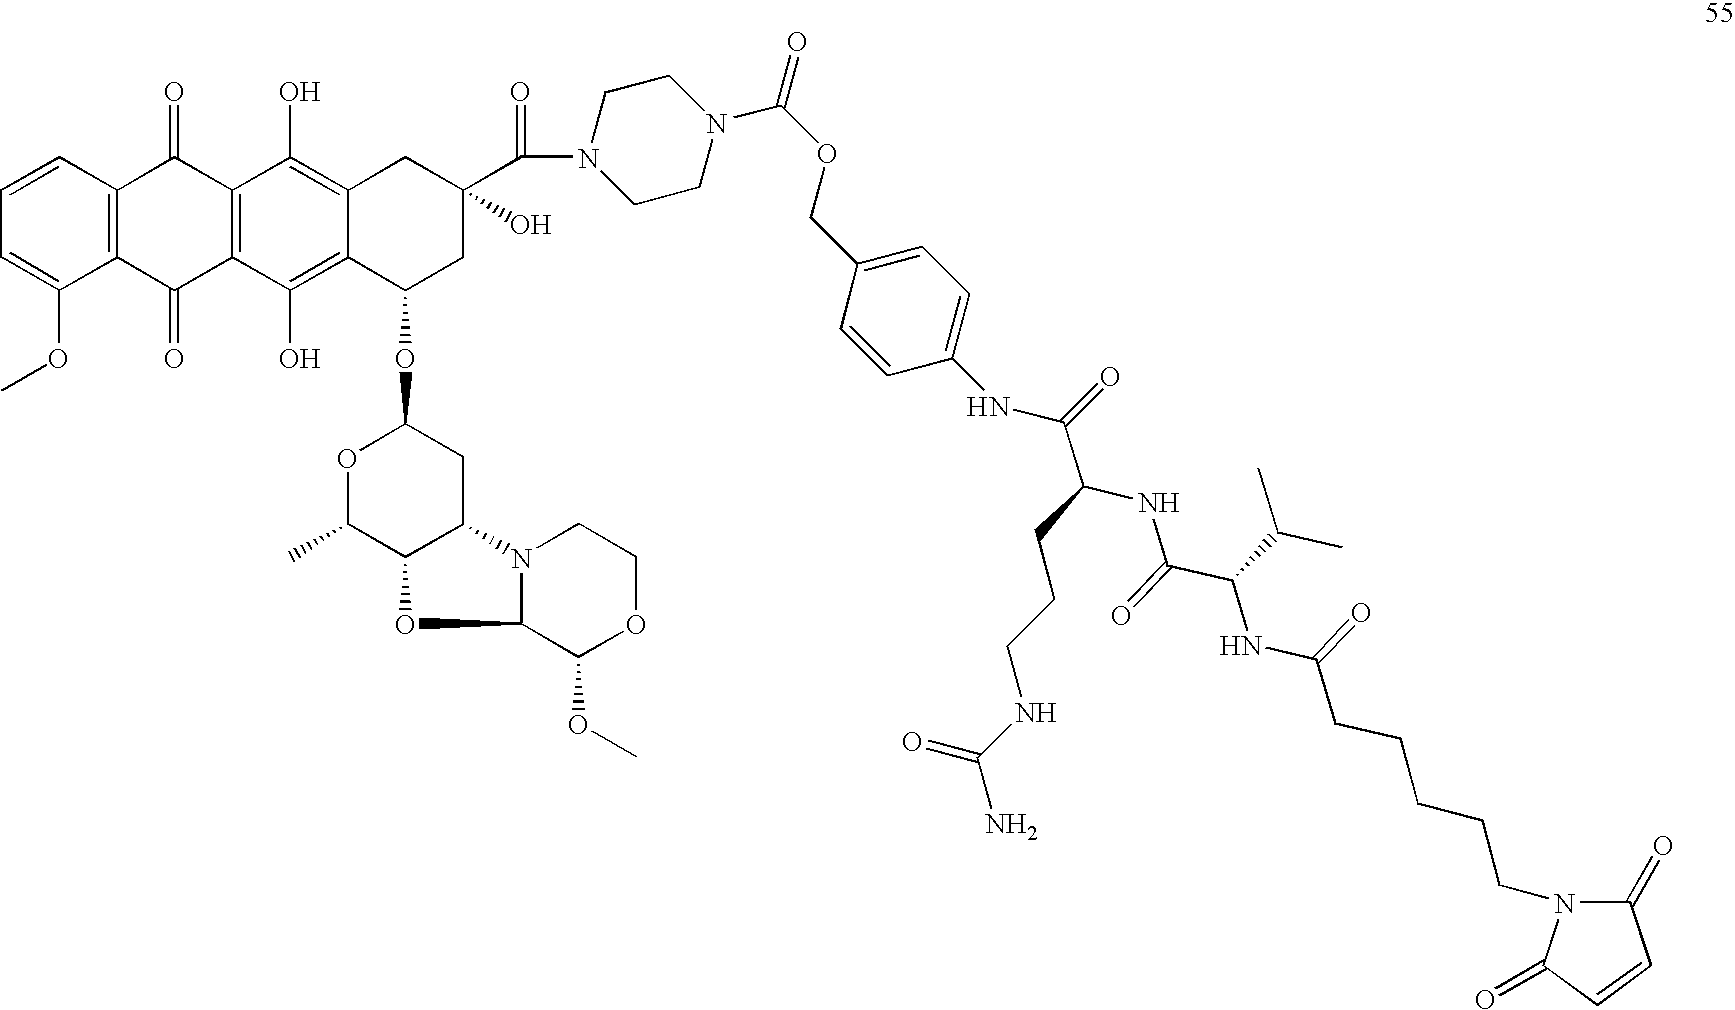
C12=C(C(=O)C3=C(C1=O)C(O)=C1C(=C3O)C(OC3OC(C)C4C(C3)N3C(O4)C(OC)OCC3)CC(C(N3CCN(C(=O)OCC4=CC=C(NC(=O)C(NC(C(C(C)C)NC(=O)CCCCCN5C(=O)C=CC5=O)=O)CCCNC(N)=O)C=C4)CC3)=O)(O)C1)C(OC)=CC=C2
